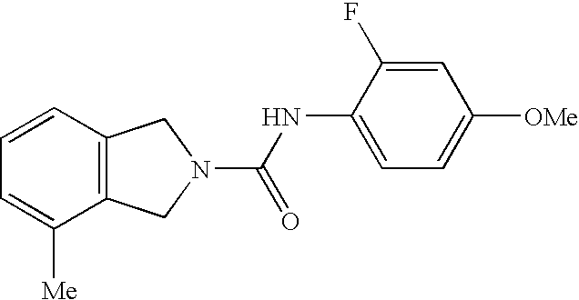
C12=C(C=CC=C1[Me])CN(C(NC1=CC=C([OMe])C=C1F)=O)C2
